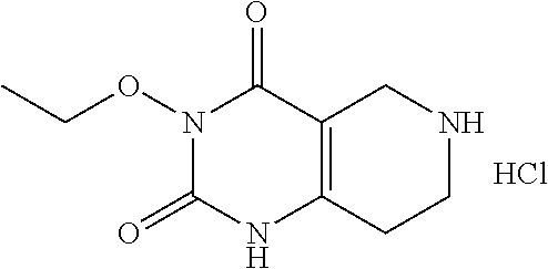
N1(OCC)C(=O)NC2=C(C1=O)CNCC2.Cl
